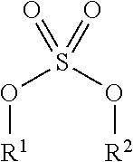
S(O[R1])(O[R2])(=O)=O
